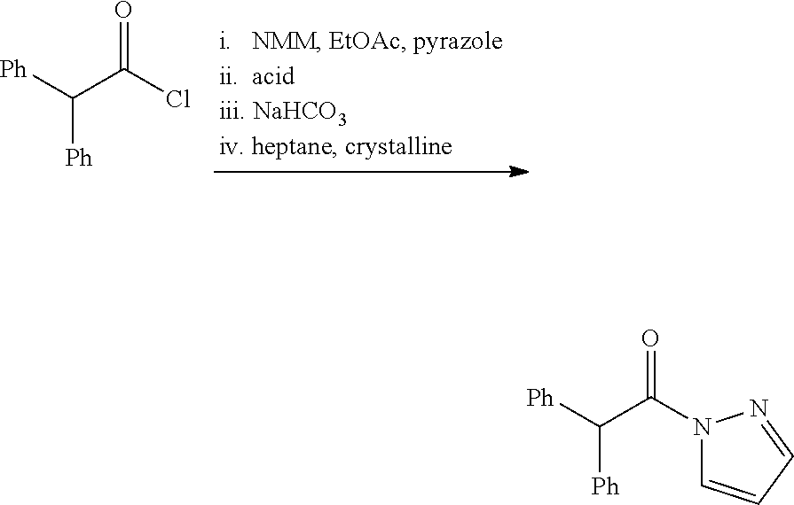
[Ph]C(C(Cl)=O)[Ph].[Ph]C(C(=O)N1C=CC=N1)[Ph]
